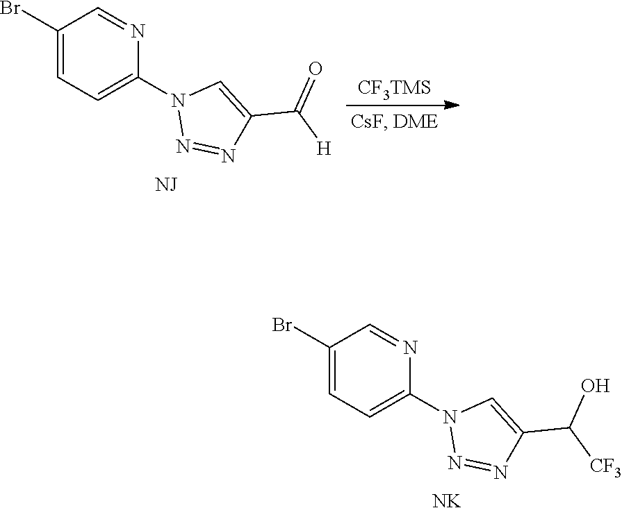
C1(Br)=CC=C(N2N=NC(C([CF3])O)=C2)N=C1.[NK].C1(Br)=CC=C(N2N=NC(C([H])=O)=C2)N=C1.[NJ].[CF3TMS]
